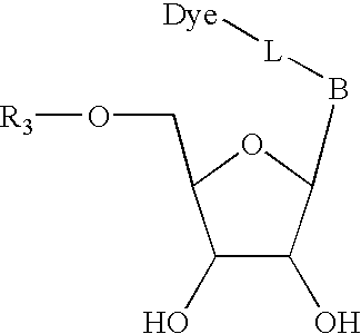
C1(O)C(O)C(B[L][Dye])OC1CO[R3]
